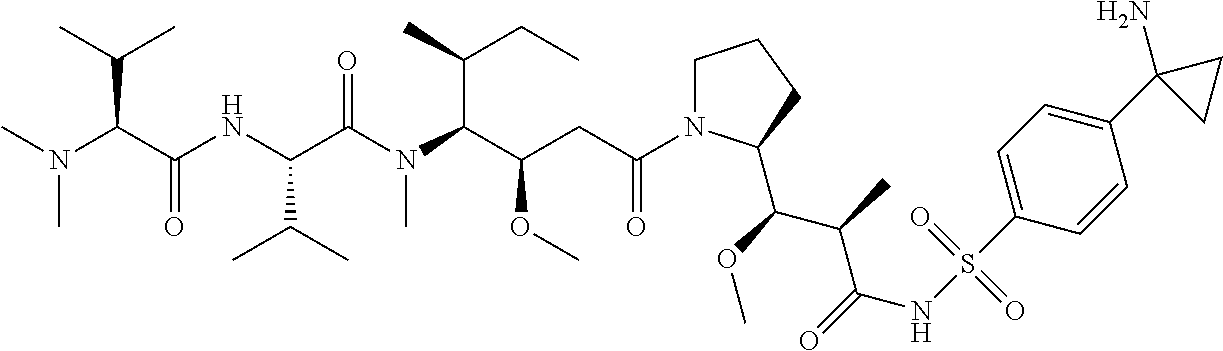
C1N(C(CC(C(N(C(C(NC(C(N(C)C)C(C)C)=O)C(C)C)=O)C)C(C)CC)OC)=O)C(C(OC)C(C)C(=O)NS(C2=CC=C(C3(N)CC3)C=C2)(=O)=O)CC1
